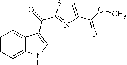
C1=CC=C2C(=C1)C(C(=O)C1=NC(C(=O)OC)=CS1)=CN2
